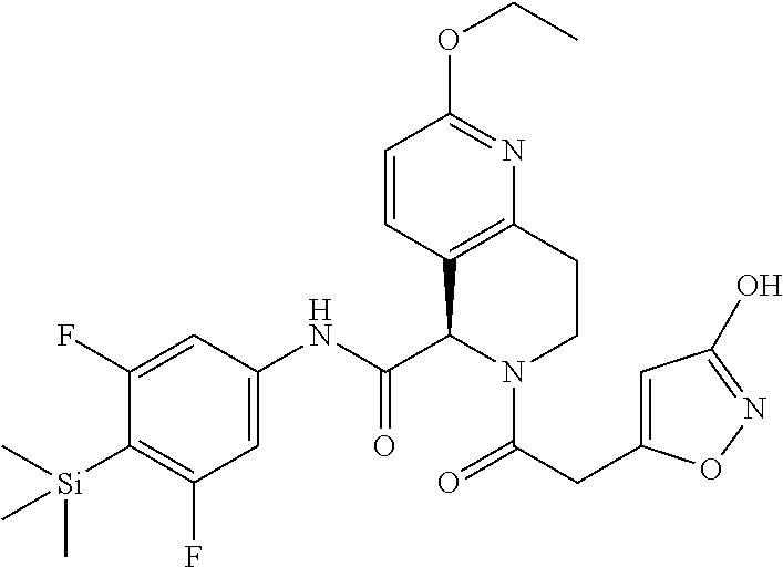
C1(F)=CC(NC(C2C3=C(CCN2C(=O)CC2=CC(O)=NO2)N=C(OCC)C=C3)=O)=CC(F)=C1[Si](C)(C)C
